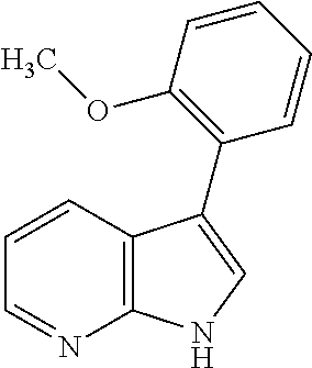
C12=C(C=CC=N1)C(C1=C(OC)C=CC=C1)=CN2
